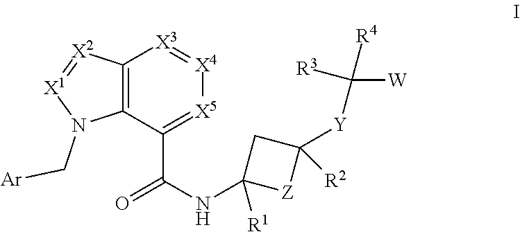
N1(C[Ar])[X1]=[X2]C2=C1C(C(=O)NC1([R1])[Z]C([Y]C([R4])([R3])[W])([R2])C1)=[X5][X4]=[X3]2
